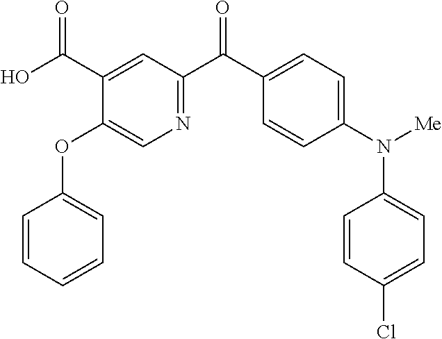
C1=CC=CC=C1OC1=CN=C(C(C2=CC=C(N([Me])C3=CC=C(Cl)C=C3)C=C2)=O)C=C1C(O)=O
